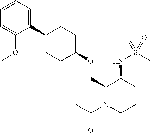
C1=CC=C(C2CCC(OCC3N(C(C)=O)CCCC3NS(C)(=O)=O)CC2)C(OC)=C1
